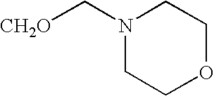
N1(C[CH2O])CCOCC1
